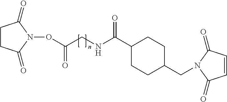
O(C(CNC(C1CCC(CN2C(=O)C=CC2=O)CC1)=O)=O)N1C(=O)CCC1=O
